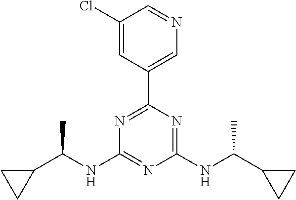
C1=C(C2=NC(NC(C)C3CC3)=NC(NC(C3CC3)C)=N2)C=C(Cl)C=N1
